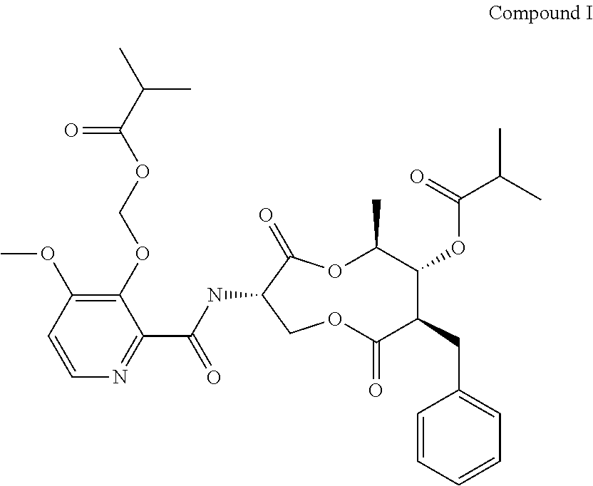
C1(OCOC(C(C)C)=O)=C(OC)C=CN=C1C(=O)NC1C(=O)OC(C)C(OC(C(C)C)=O)C(CC2=CC=CC=C2)C(=O)OC1
